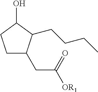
C1CC(O)C(CCCC)C1CC([OR1])=O
